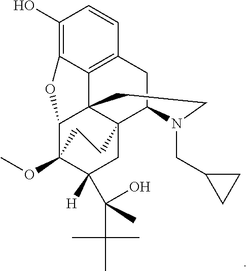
C1(O)=C2C3=C(C=C1)CC1C45C3(C(C(OC)(C([H])(C(C(C)(C)C)(O)C)C4)CC5)O2)CCN1CC1CC1
